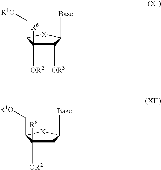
[Base]C1C([OR3])C([OR2])([R6])C(C[R1O])[X]1.[Base]C1CC([OR2])([R6])C(C[R1O])[X]1
